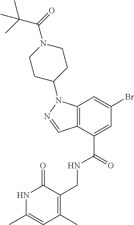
O=C1C(CNC(C2=CC(Br)=CC3=C2C=NN3C2CCN(C(C(C)(C)C)=O)CC2)=O)=C(C)C=C(C)N1
